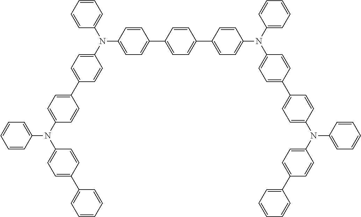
C1(C2=CC=C(N(C3=CC=C(C4=CC=CC=C4)C=C3)C3=CC=CC=C3)C=C2)=CC=C(N(C2=CC=CC=C2)C2=CC=C(C3=CC=C(C4=CC=C(N(C5=CC=C(C6=CC=C(N(C7=CC=C(C8=CC=CC=C8)C=C7)C7=CC=CC=C7)C=C6)C=C5)C5=CC=CC=C5)C=C4)C=C3)C=C2)C=C1
